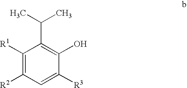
C1([R1])=C([R2])C=C([R3])C(O)=C1C(C)C
